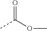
O=C(OC)C
